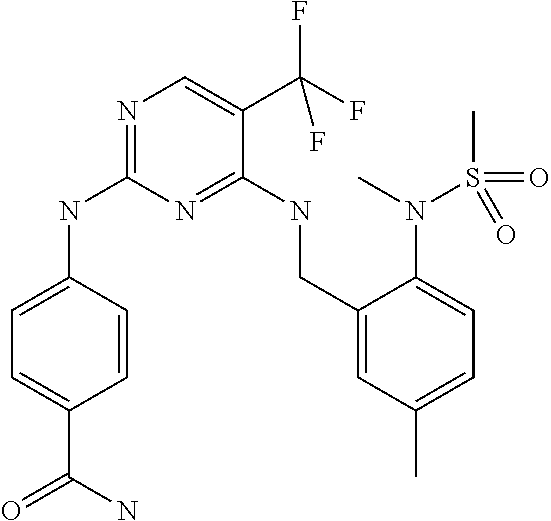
C1=C(NC2=NC=C(C(F)(F)F)C(NCC3=CC(C)=CC=C3N(C)S(=O)(C)=O)=N2)C=CC(C(=O)N)=C1
